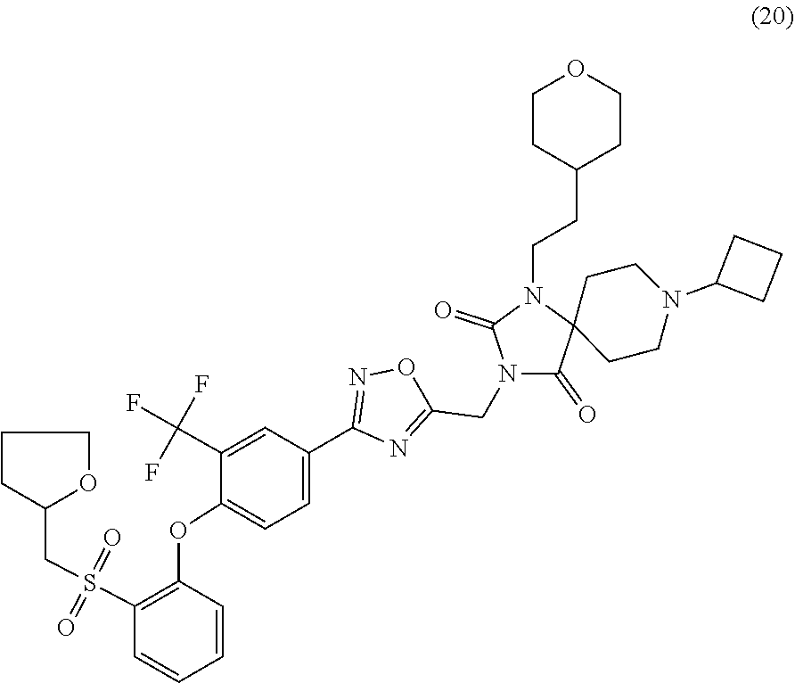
C1(C2=CC=C(OC3=C(S(=O)(=O)CC4CCCO4)C=CC=C3)C(C(F)(F)F)=C2)=NOC(CN2C(=O)C3(CCN(C4CCC4)CC3)N(CCC3CCOCC3)C2=O)=N1
